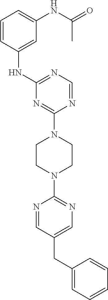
C1(CC2=CC=CC=C2)=CN=C(N2CCN(C3=NC(NC4=CC(NC(=O)C)=CC=C4)=NC=N3)CC2)N=C1
